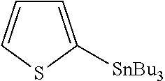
C1=C([SnBu3])SC=C1
